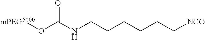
O(C(NCCCCCC[NCO])=O)[mPEG5000]
